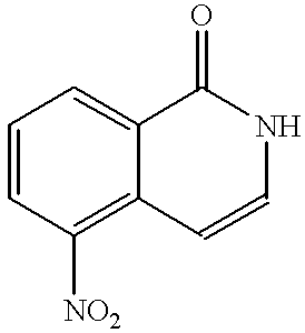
C1=CC([NO2])=C2C(=C1)C(=O)NC=C2
